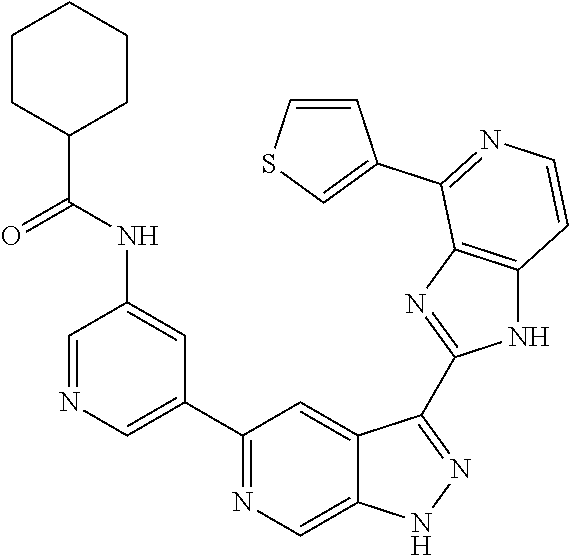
C1=NC=C(C2=NC=C3C(=C2)C(C2=NC4=C(N2)C=CN=C4C2=CSC=C2)=NN3)C=C1NC(=O)C1CCCCC1
